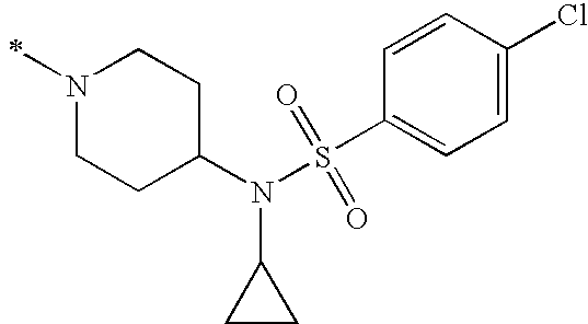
N1(C)CCC(N(C2CC2)S(C2=CC=C(Cl)C=C2)(=O)=O)CC1
